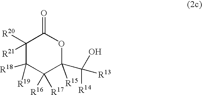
C1([R18])([R19])C([R16])([R17])C([R15])(C(O)([R14])[R13])OC(=O)C1([R21])[R20]
